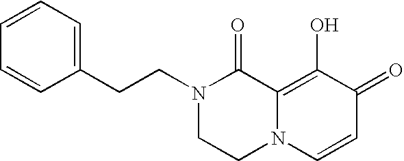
C(C1=CC=CC=C1)CN1CCN2C(=C(O)C(=O)C=C2)C1=O
